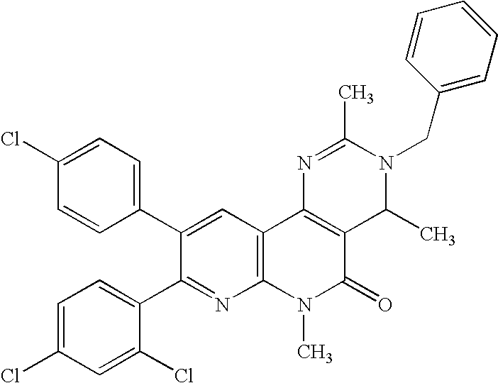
C1(Cl)=CC=C(C2=CC3=C(N=C2C2=CC=C(Cl)C=C2Cl)N(C)C(=O)C2=C3N=C(C)N(CC3=CC=CC=C3)C2C)C=C1
